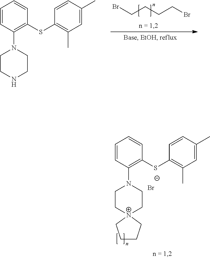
BrCCCCBr.C1=CC(N2CCNCC2)=C(SC2=C(C)C=C(C)C=C2)C=C1.C1=CC(N2CC[N+]3(CC2)CCCC3)=C(SC2=C(C)C=C(C)C=C2)C=C1.[Br-]
